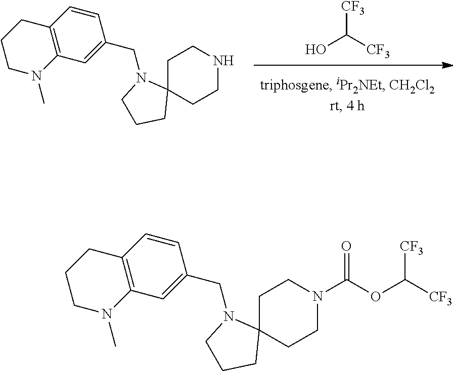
OC([CF3])[CF3].C1C2(CCNC1)N(CC1=CC3=C(C=C1)CCCN3C)CCC2.C1C2(CCN(C(OC([CF3])[CF3])=O)C1)N(CC1=CC3=C(C=C1)CCCN3C)CCC2
